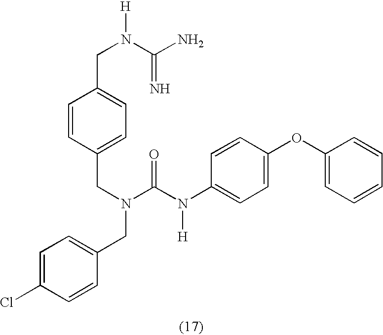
C1=C(Cl)C=CC(CN(CC2=CC=C(CN(C(N)=N)[H])C=C2)C(N(C2=CC=C(OC3=CC=CC=C3)C=C2)[H])=O)=C1
